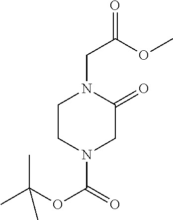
C1CN(C(=O)OC(C)(C)C)CC(=O)N1CC(=O)OC
